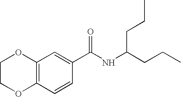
C12=C(C=CC(C(NC(CCC)CCC)=O)=C1)OCCO2
